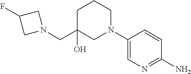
C1(N)=NC=C(N2CCCC(CN3CC(F)C3)(O)C2)C=C1
